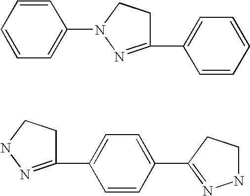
C1=CC=CC=C1N1CCC(C2=CC=CC=C2)=N1.C1(C2=CC=C(C3=NNCC3)C=C2)=NNCC1
